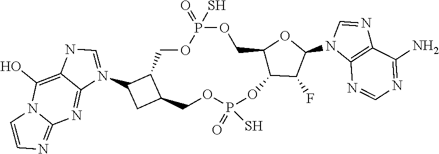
C1=CN=C2N1C(O)=C1C(=N2)N(C2CC3C2COP(=O)(S)OCC2C(OP(S)(=O)OC3)C(F)C(N3C4=C(N=C3)C(N)=NC=N4)O2)=CN1
